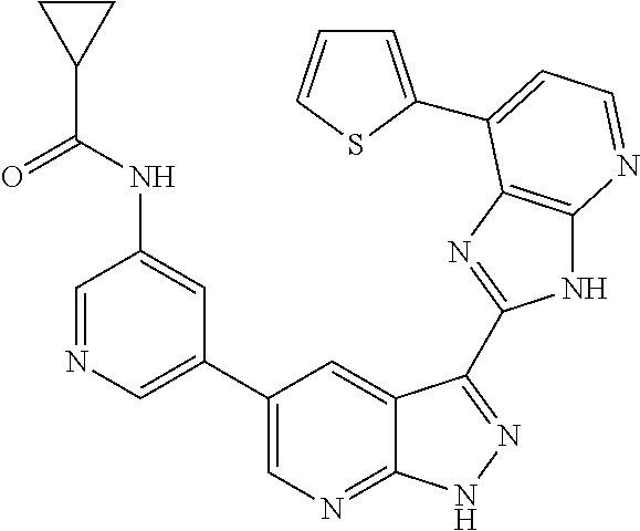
C1=NC=C(C2=CN=C3C(=C2)C(C2=NC4=C(N2)N=CC=C4C2=CC=CS2)=NN3)C=C1NC(C1CC1)=O
